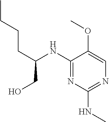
C(CO)(NC1=NC(NC)=NC=C1OC)CCCC
